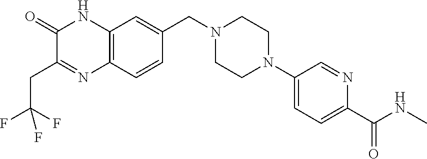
C1(=O)C(CC(F)(F)F)=NC2=C(N1)C=C(CN1CCN(C3=CC=C(C(NC)=O)N=C3)CC1)C=C2
